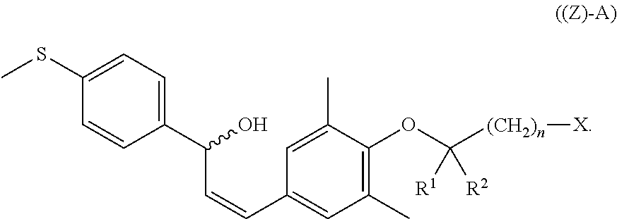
C1(SC)=CC=C(C(C=CC2=CC(C)=C(OC([(CH2)n][X])([R1])[R2])C(C)=C2)O)C=C1
